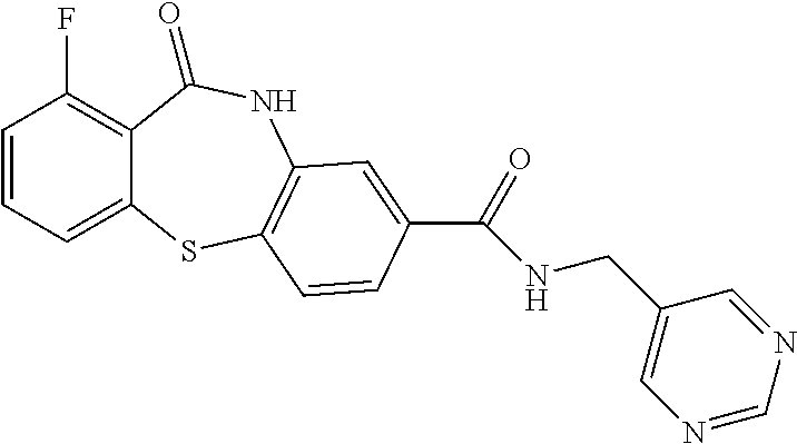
C1=CC=C2C(=C1F)C(=O)NC1=C(S2)C=CC(C(=O)NCC2=CN=CN=C2)=C1
